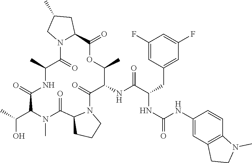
C1(NC(C(CC2=CC(F)=CC(F)=C2)NC(=O)NC2=CC3=C(C=C2)N(C)CC3)=O)C(=O)N2C(C(=O)N(C)C(C(O)C)C(=O)NC(C)C(=O)N3C(C(=O)OC1C)CC(C)C3)CCC2
